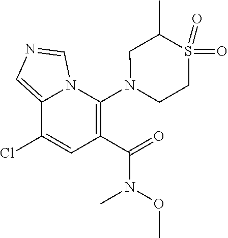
C1(Cl)=CC(C(=O)N(OC)C)=C(N2CCS(=O)(=O)C(C)C2)N2C1=CN=C2
